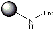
[Pro]NC
